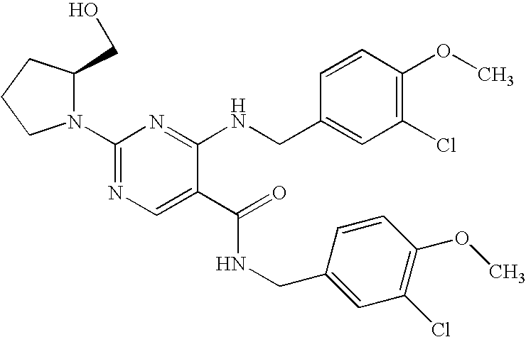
N1(C2=NC=C(C(NCC3=CC(Cl)=C(OC)C=C3)=O)C(NCC3=CC(Cl)=C(OC)C=C3)=N2)C(CO)CCC1
